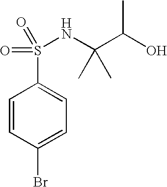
N(S(C1=CC=C(Br)C=C1)(=O)=O)C(C)(C(O)C)C
